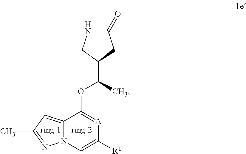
C1(=O)NCC(C(OC2=[A]C([R1])=CN3C2=CC(C)=N3)C)C1
